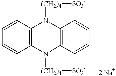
C12=C(C=CC=C1)N([(CH2)4][SO3-])C1=C(N2[(CH2)4][SO3-])C=CC=C1
